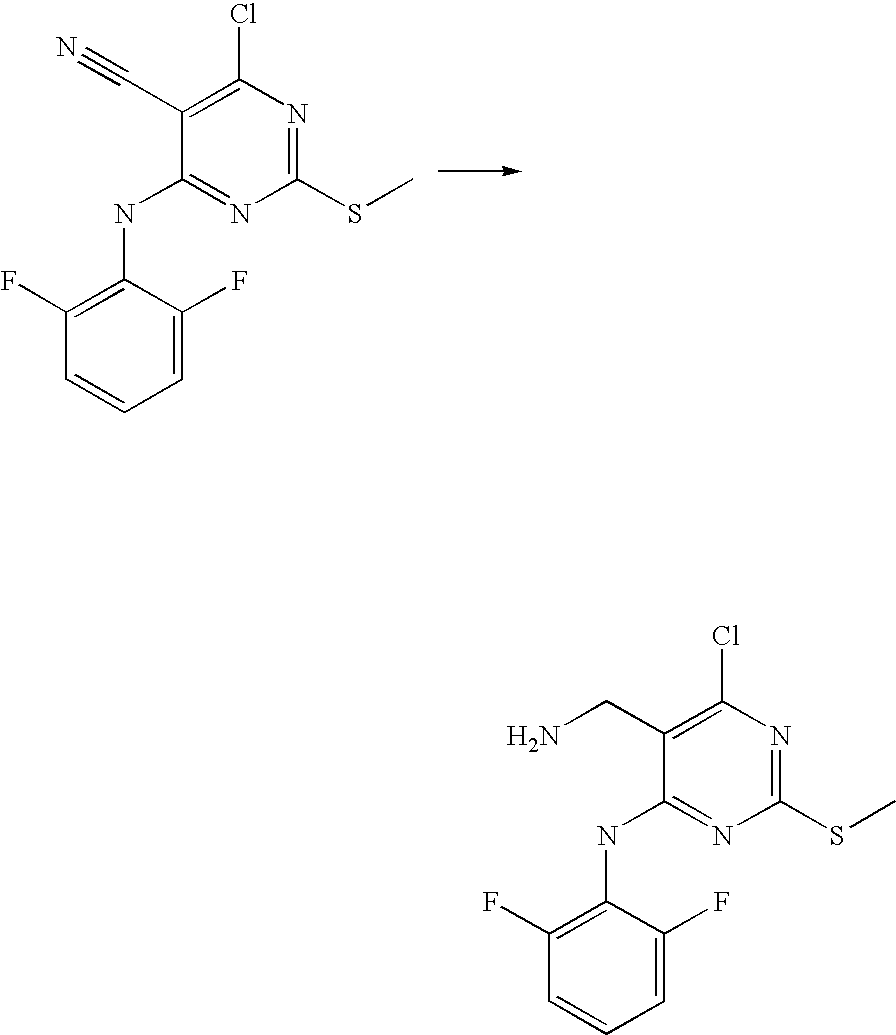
C1(SC)=NC(Cl)=C(C#N)C(NC2=C(F)C=CC=C2F)=N1.C1(SC)=NC(Cl)=C(CN)C(NC2=C(F)C=CC=C2F)=N1
